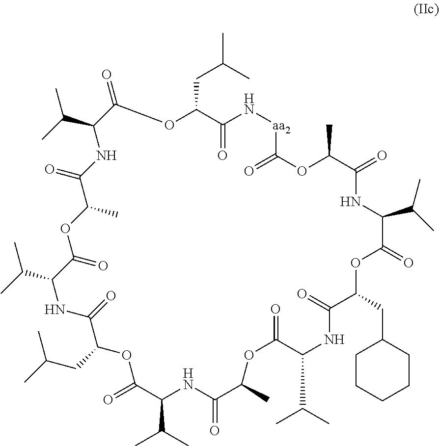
O=C1C(C(C)C)NC(=O)C(C)OC(=O)C(C(C)C)NC(=O)C(CC(C)C)OC(=O)C(C(C)C)NC(=O)C(C)OC(=O)C(C(C)C)NC(=O)C(CC2CCCCC2)OC(=O)C(C(C)C)NC(=O)C(C)OC(=O)[aa2]NC(=O)C(CC(C)C)O1
